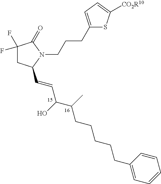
C(CC(C)C(C=CC1CC(F)(F)C(=O)N1CCCC1=CC=C([CO2R10])S1)O)CCCC1=CC=CC=C1
